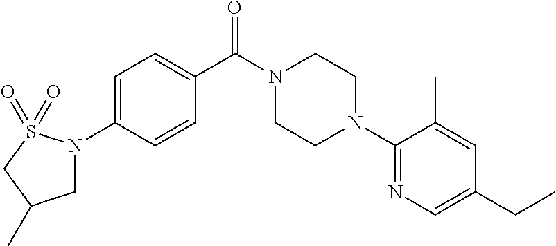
C1=C(N2CC(C)CS2(=O)=O)C=CC(C(N2CCN(C3=NC=C(CC)C=C3C)CC2)=O)=C1
